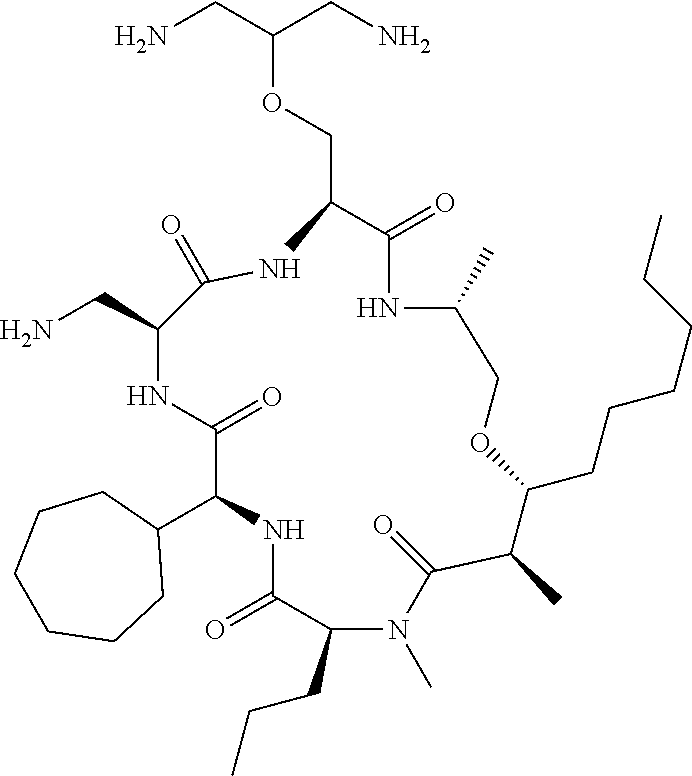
C1(C2NC(=O)C(CCC)N(C)C(=O)C(C)C(CCCCCC)OCC(C)NC(=O)C(COC(CN)CN)NC(=O)C(CN)NC2=O)CCCCCC1
